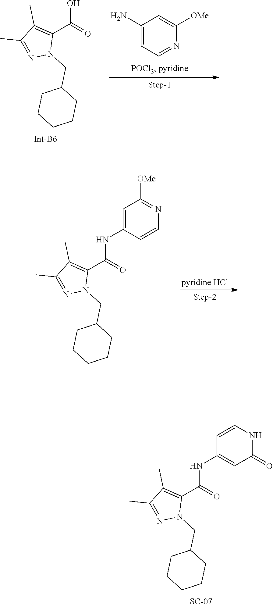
CC1=NN(CC2CCCCC2)C(C(NC2=CC(=O)NC=C2)=O)=C1C.C1(C)=C(C(O)=O)N(CC2CCCCC2)N=C1C.NC1=CC=NC([OMe])=C1.CC1=NN(CC2CCCCC2)C(C(NC2=CC([OMe])=NC=C2)=O)=C1C
